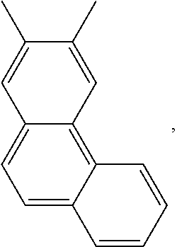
C1=C2C(=C3C(=C1)C=C(C)C(C)=C3)C=CC=C2
